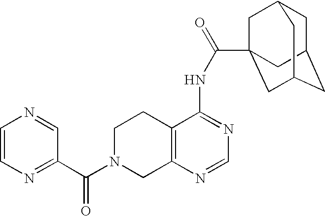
C1N(C(=O)C2=NC=CN=C2)CC2=C(C1)C(NC(=O)C13CC4CC(CC(C1)C4)C3)=NC=N2
